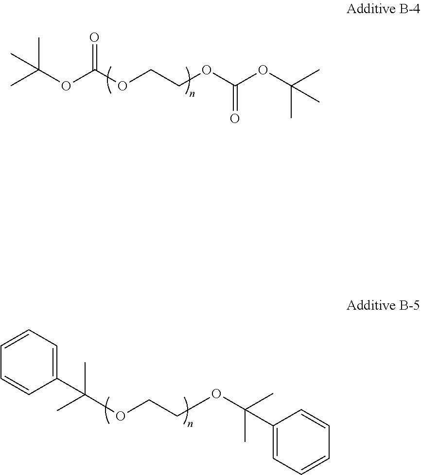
CC(OC(OCCOC(OC(C)(C)C)=O)=O)(C)C.C1(C(OCCOC(C)(C)C2=CC=CC=C2)(C)C)=CC=CC=C1
